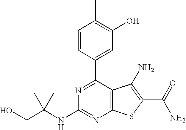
C1(C2=CC(O)=C(C)C=C2)=NC(NC(CO)(C)C)=NC2=C1C(N)=C(C(N)=O)S2
